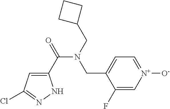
C1(C(=O)N(CC2CCC2)CC2=CC=[N+]([O-])C=C2F)=CC(Cl)=NN1
